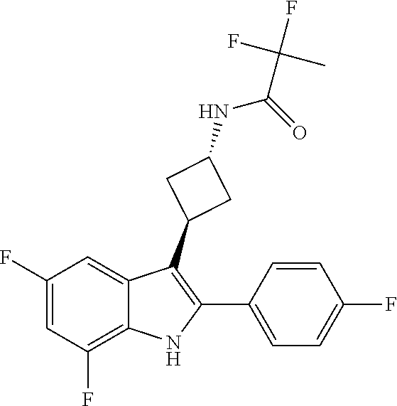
C12=CC(F)=CC(F)=C1NC(C1=CC=C(F)C=C1)=C2C1CC(NC(=O)C(C)(F)F)C1
